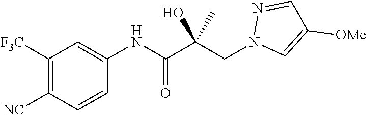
C1=C(NC(C(CN2C=C([OMe])C=N2)(O)C)=O)C=CC([NC])=C1[F3C]
